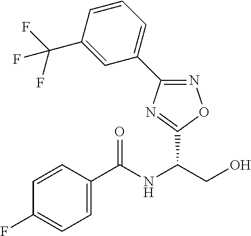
C1=CC(C(NC(CO)C2=NC(C3=CC=CC(C(F)(F)F)=C3)=NO2)=O)=CC=C1F
